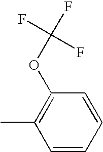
CC1=C(OC(F)(F)F)C=CC=C1
